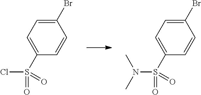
C1(Br)=CC=C(S(Cl)(=O)=O)C=C1.C1(Br)=CC=C(S(N(C)C)(=O)=O)C=C1
